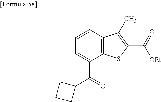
C1=C(C(C2CCC2)=O)C2=C(C=C1)C(C)=C(C(=O)[OEt])S2
